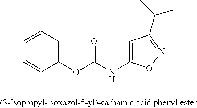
C1=CC=C(OC(NC2=CC(C(C)C)=NO2)=O)C=C1
